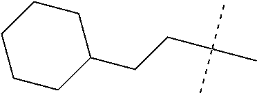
C1CC(CCC(C)(C)C)CCC1
